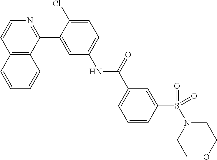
C12=C(C(C3=CC(NC(C4=CC=CC(S(=O)(N5CCOCC5)=O)=C4)=O)=CC=C3Cl)=NC=C1)C=CC=C2
